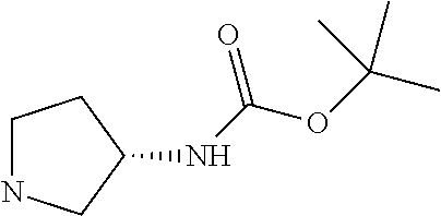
C1NCC(NC(OC(C)(C)C)=O)C1
